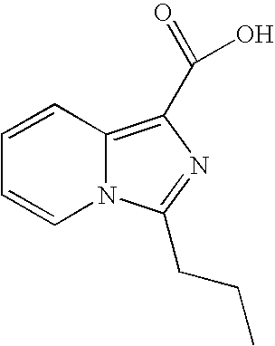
C1=CC2=C(C(O)=O)N=C(CCC)N2C=C1
